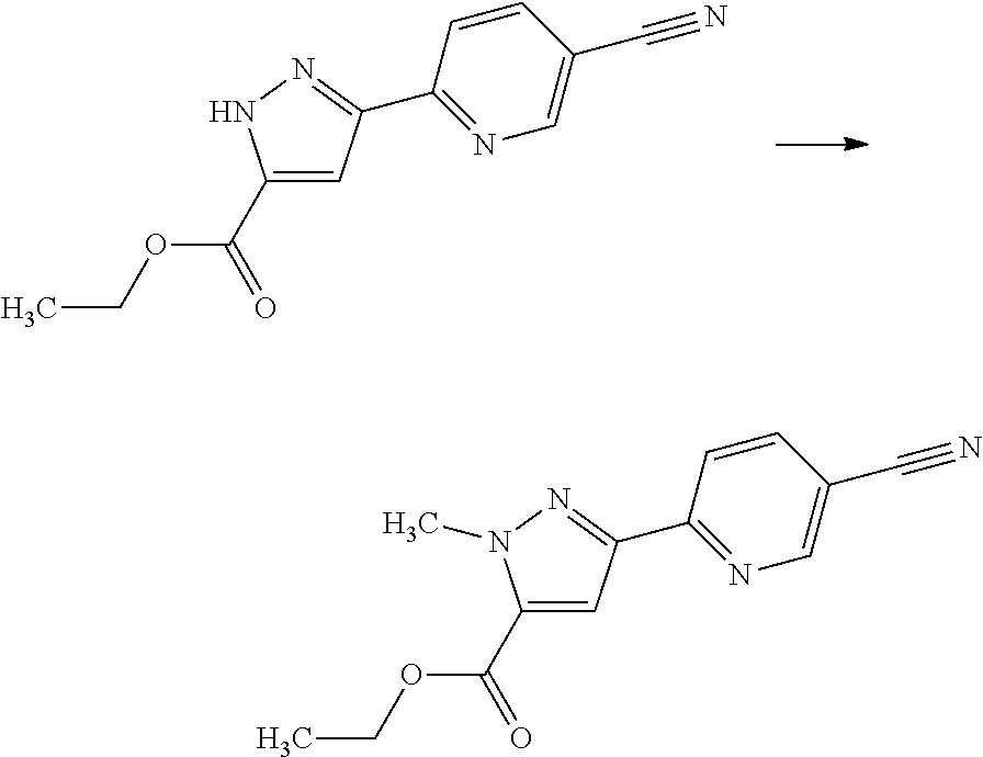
C1(C2=NNC(C(=O)OCC)=C2)=NC=C(C#N)C=C1.C1(C2=NN(C)C(C(=O)OCC)=C2)=NC=C(C#N)C=C1
